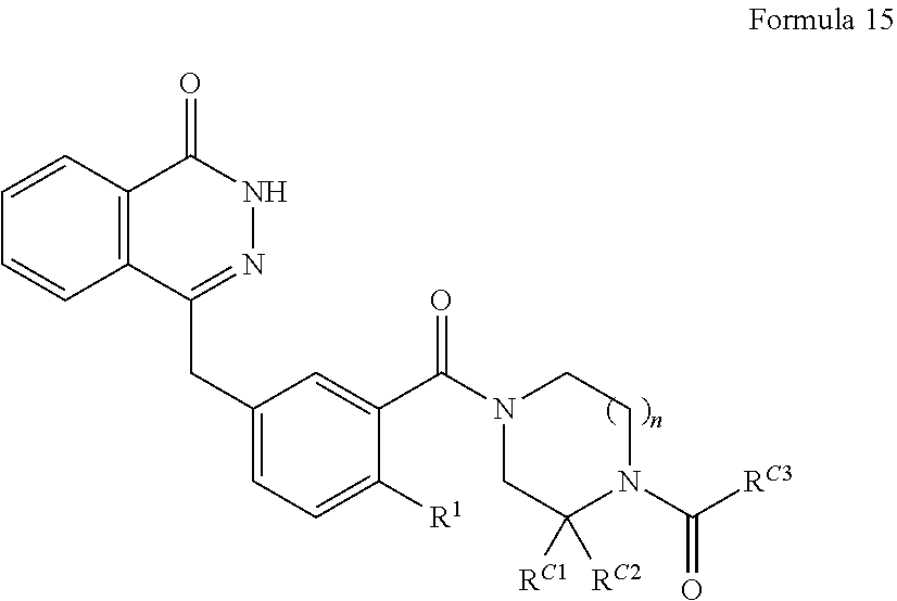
C1=CC2=C(C=C1)C(CC1=CC=C([R1])C(C(N3CCN(C([RC3])=O)C([RC1])([RC2])C3)=O)=C1)=NNC2=O
